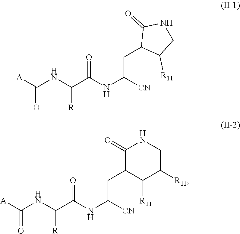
[A]C(NC(C(NC([CN])CC1C([R11])CNC1=O)=O)[R])=O.[A]C(NC(C(NC([CN])CC1C([R11])C([R11])CNC1=O)=O)[R])=O
